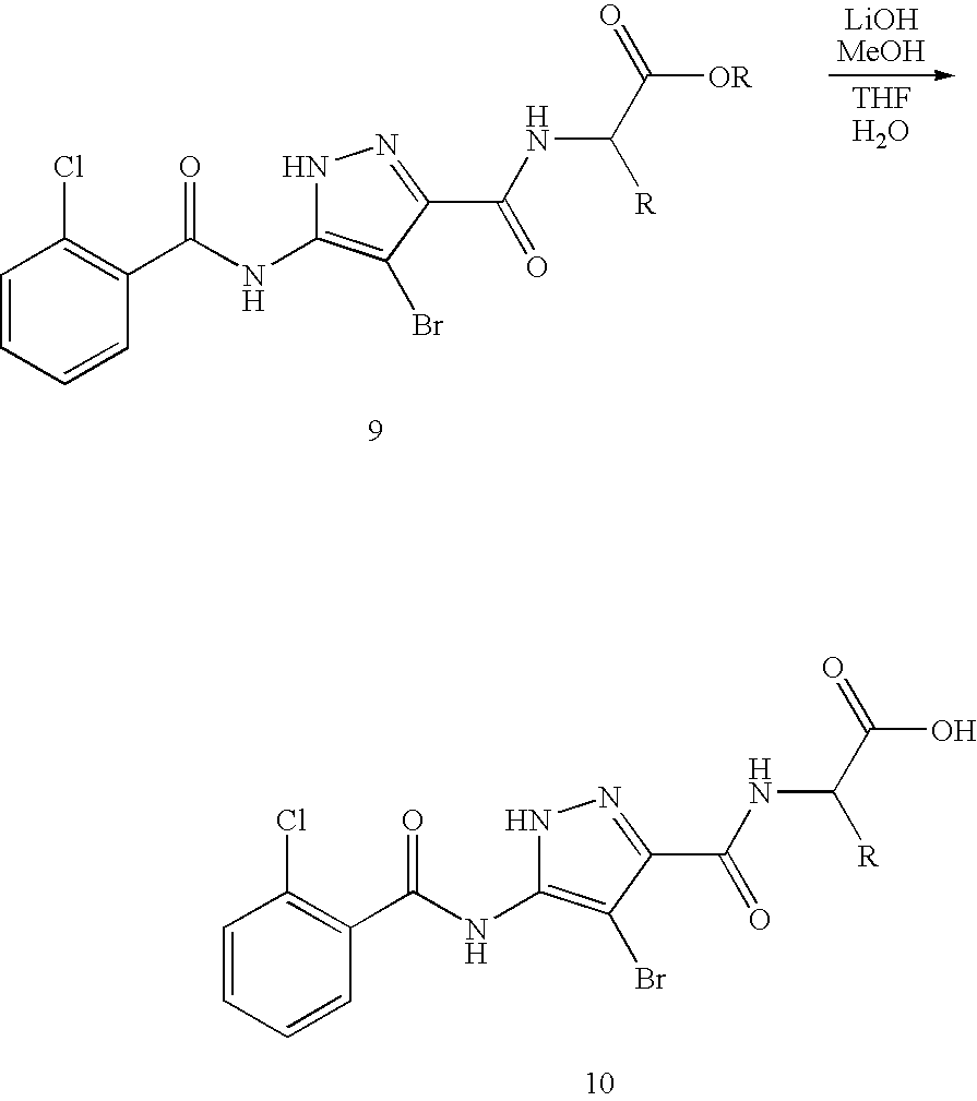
C1=CC=CC(C(NC2=C(Br)C(C(NC([R])C([OR])=O)=O)=NN2)=O)=C1Cl.C1=CC=CC(C(NC2=C(Br)C(C(NC([R])C(O)=O)=O)=NN2)=O)=C1Cl
